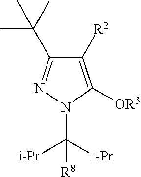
C1([R2])=C([OR3])N(C([i-Pr])([i-Pr])[R8])N=C1C(C)(C)C
